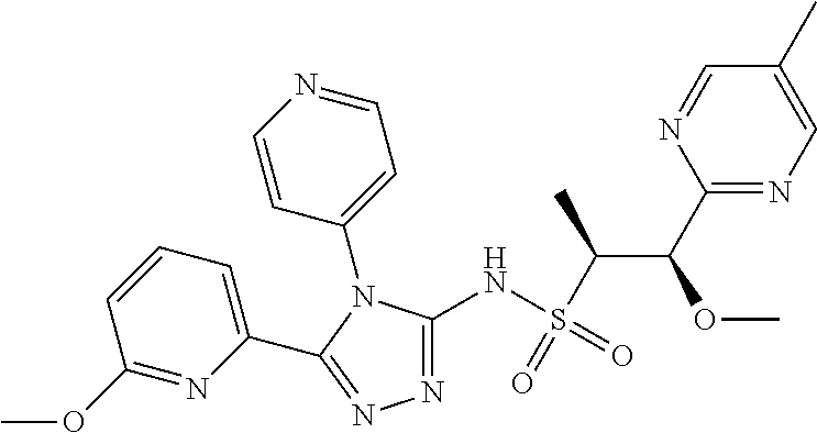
N1=C(NS(C(C(C2=NC=C(C)C=N2)OC)C)(=O)=O)N(C2=CC=NC=C2)C(C2=CC=CC(OC)=N2)=N1
